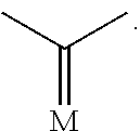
[M]=C(C)C
